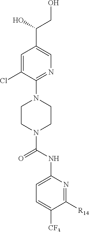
C1=C(Cl)C(N2CCN(C(NC3=CC=C([CF3])C([R14])=N3)=O)CC2)=NC=C1C(O)CO
